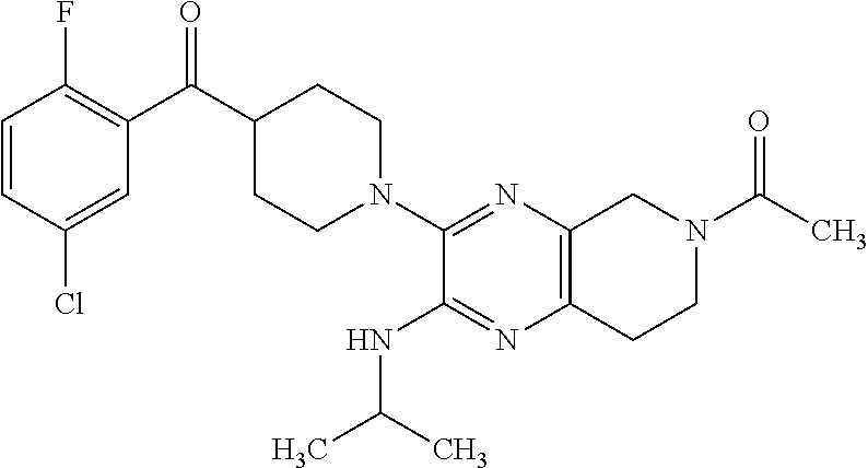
C1=CC(Cl)=CC(C(C2CCN(C3=NC4=C(N=C3NC(C)C)CCN(C(C)=O)C4)CC2)=O)=C1F
